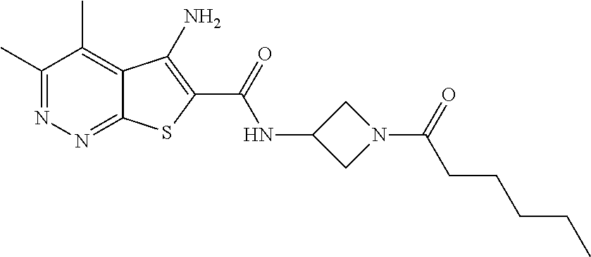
C1(C)=NN=C2C(=C1C)C(N)=C(C(=O)NC1CN(C(=O)CCCCC)C1)S2
